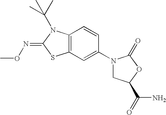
C12=C(C=CC(N3CC(C(N)=O)OC3=O)=C1)N(C(C)(C)C)C(=NOC)S2
